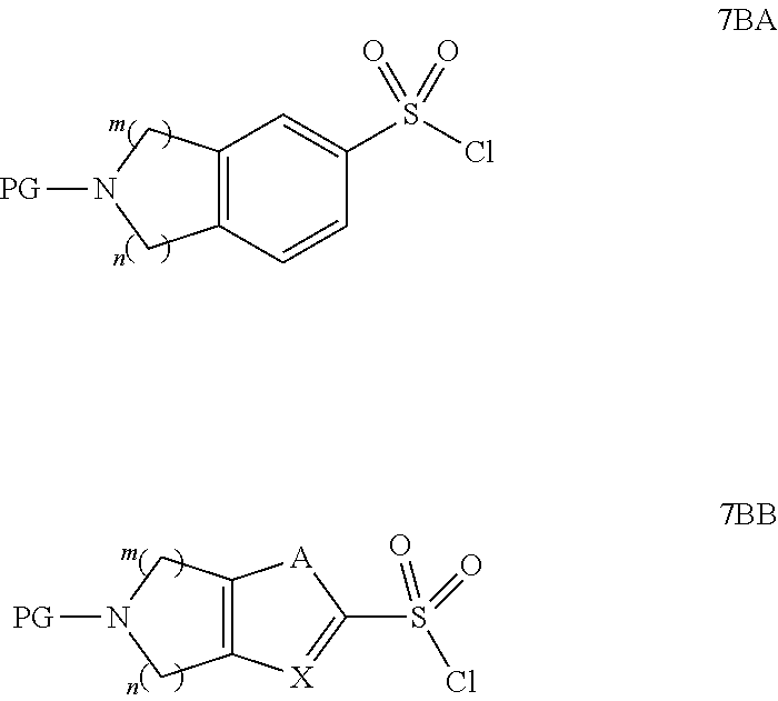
C12=C(C=CC(S(Cl)(=O)=O)=C1)CN([PG])C2.C12=C(CN([PG])C1)[A]C(S(Cl)(=O)=O)=[X]2
